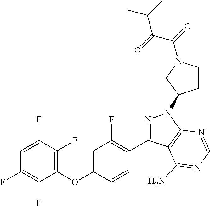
C1(OC2=CC(F)=C(C3=NN(C4CCN(C(=O)C(C(C)C)=O)C4)C4=C3C(N)=NC=N4)C=C2)=C(F)C(F)=CC(F)=C1F
